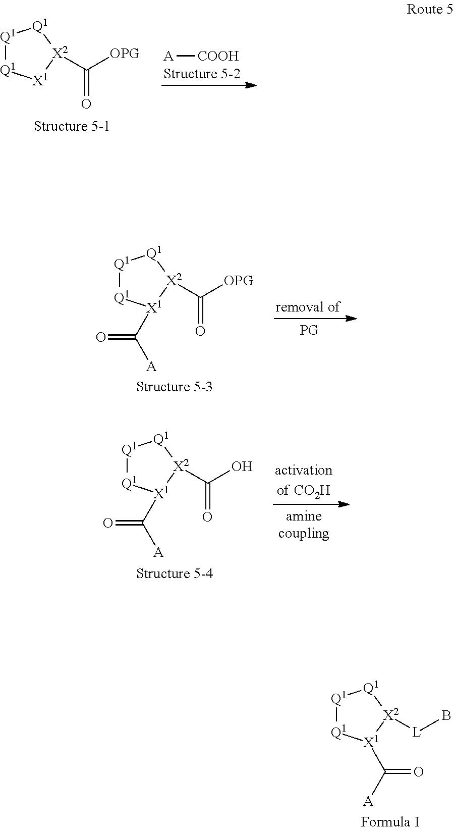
[COOH][A].[Q1]1[Q1][X1][X2](C([OPG])=O)[Q1]1.[Q1]1[Q1][X1](C([A])=O)[X2](C([OPG])=O)[Q1]1.[Q1]1[Q1][X1](C([A])=O)[X2](C(O)=O)[Q1]1.[Q1]1[Q1][X1](C([A])=O)[X2]([L]B)[Q1]1
